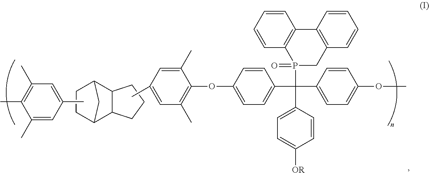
C12C3C(C(CC1)C2)CCC3.CC1=CC(C)=C(C)C(C)=C1.C1=C(C)C=C(C)C(OC2=CC=C(C(C3=CC=C([OR])C=C3)(P3(=O)CC4=C(C5=C3C=CC=C5)C=CC=C4)C3=CC=C(OC)C=C3)C=C2)=C1C
